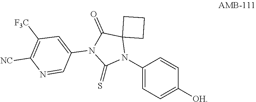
C12(N(C3=CC=C([OH])C=C3)C(=S)N(C3=CC([F3C])=C([NC])N=C3)C1=O)CCC2
